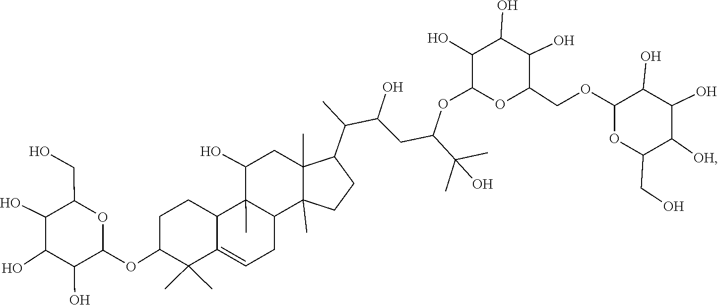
OC1C(O)C(OC2C(C)(C)C3=CCC4C(C)(C3CC2)C(O)CC2(C)C(C(C)C(O)CC(OC3C(O)C(O)C(O)C(COC5OC(CO)C([OH])C(O)C5O)O3)C(C)(O)C)CCC42C)OC(CO)C1O
